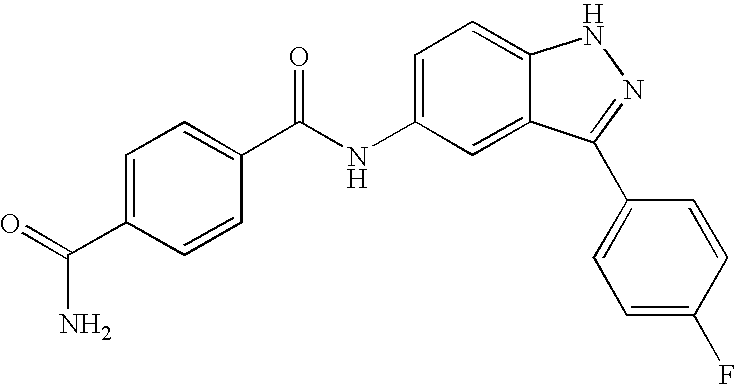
N(C1=CC=C2C(=C1)C(C1=CC=C(F)C=C1)=NN2)C(=O)C1=CC=C(C(=O)N)C=C1
